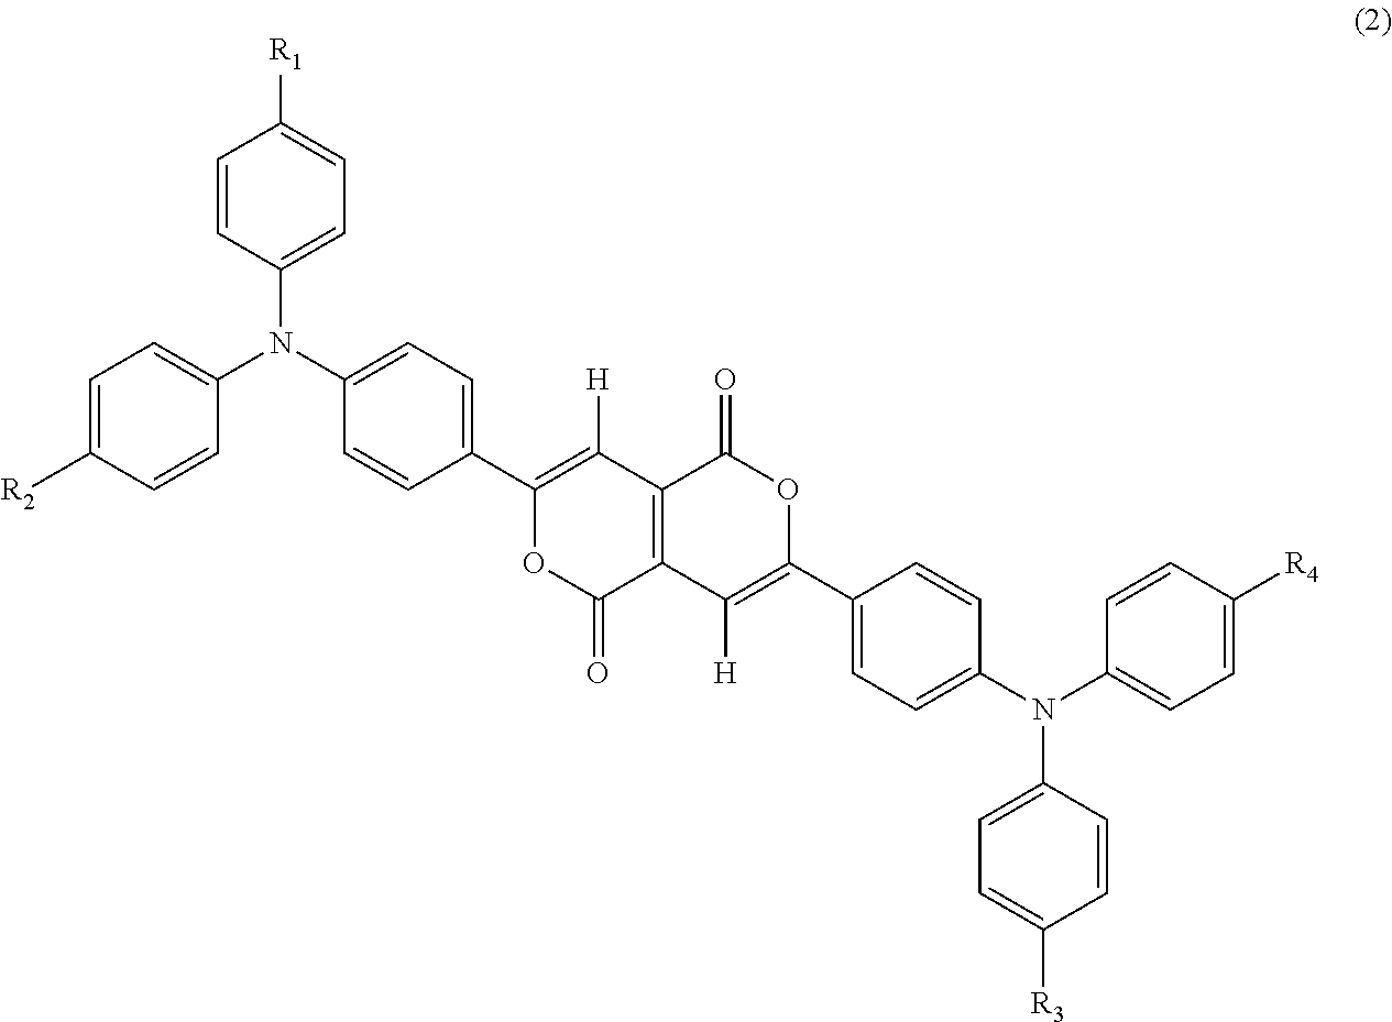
C1=C([R2])C=CC(N(C2=CC=C(C3=C([H])C4=C(C(=O)O3)C([H])=C(C3=CC=C(N(C5=CC=C([R4])C=C5)C5=CC=C([R3])C=C5)C=C3)OC4=O)C=C2)C2=CC=C([R1])C=C2)=C1
